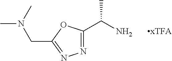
N1=C(C(N)C)OC(CN(C)C)=N1.[xTFA]
